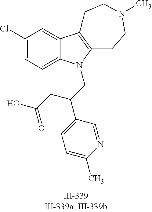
C12=CC(Cl)=CC=C1N(CC(C1=CC=C(C)N=C1)CC(O)=O)C1=C2CCN(C)CC1
